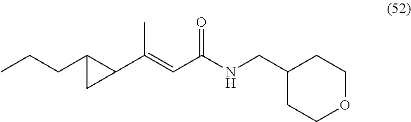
C1(CNC(C=C(C2C(CCC)C2)C)=O)CCOCC1
